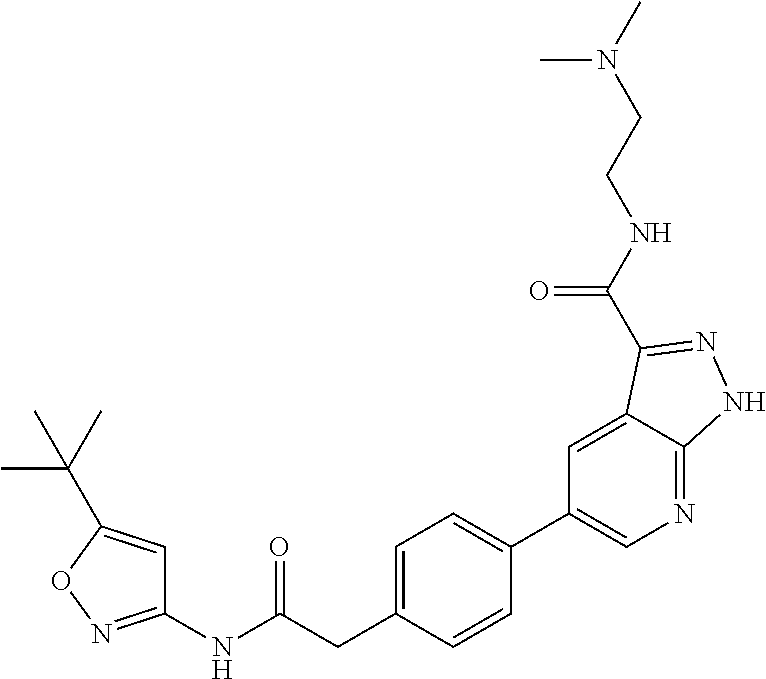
C1(NC(CC2=CC=C(C3=CN=C4C(=C3)C(C(NCCN(C)C)=O)=NN4)C=C2)=O)=NOC(C(C)(C)C)=C1
